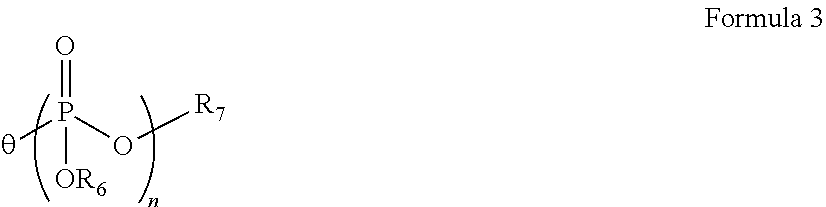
[q]P(O[R7])(=O)[OR6]
